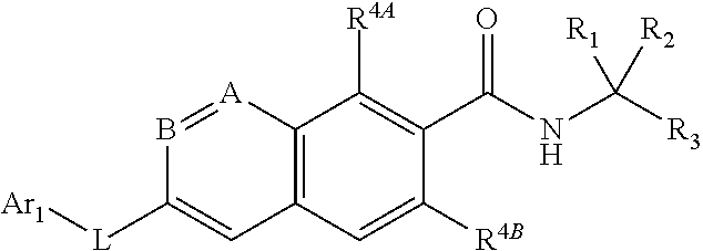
C12=C(C=C([R4B])C(C(NC([R3])([R1])[R2])=O)=C1[R4A])C=C([L][Ar1])B=[A]2
